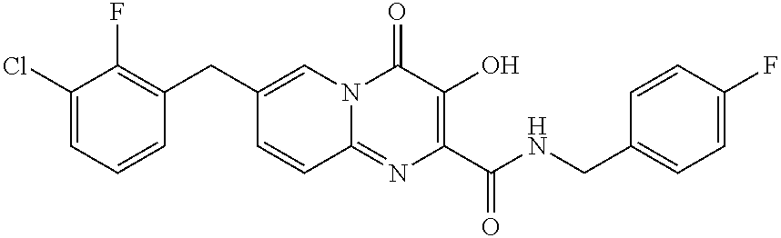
C1(Cl)=CC=CC(CC2=CN3C(=NC(C(NCC4=CC=C(F)C=C4)=O)=C(O)C3=O)C=C2)=C1F
